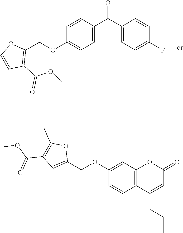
C1(C(C2=CC=C(OCC3=C(C(OC)=O)C=CO3)C=C2)=O)=CC=C(F)C=C1.C12=C(C=C(OCC3=CC(C(OC)=O)=C(C)O3)C=C1)OC(=O)C=C2CCC
